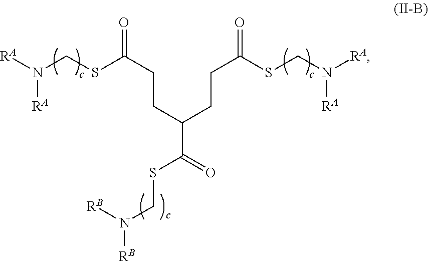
[RA]N([RA])CSC(CCC(C(=O)SCN([RB])[RB])CCC(SCN([RA])[RA])=O)=O
